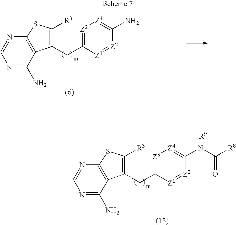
C1(CC2=[Z3][Z4]=C(N)[Z2]=[Z1]2)=C([R3])SC2=C1C(N)=NC=N2.C1(CC2=[Z3][Z4]=C(NC(=O)[R8])[Z2]=[Z1]2)=C([R3])SC2=C1C(N)=NC=N2
